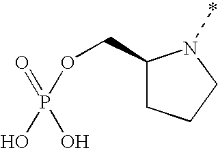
O=P(O)(O)OCC1CCCN1*
